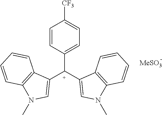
C1=CC([C+](C2=CN(C)C3=C2C=CC=C3)C2=CN(C)C3=C2C=CC=C3)=CC=C1[CF3]
